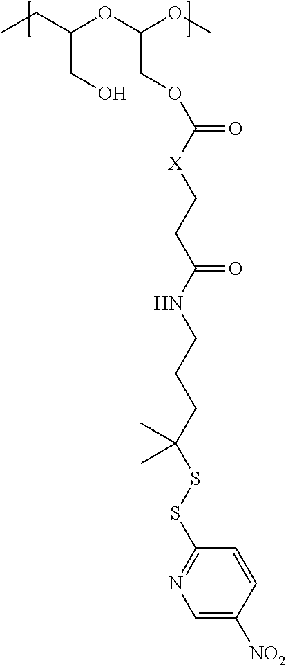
CCC(OC(OC)COC([X]CCC(NCCCC(SSC1=NC=C([NO2])C=C1)(C)C)=O)=O)CO
